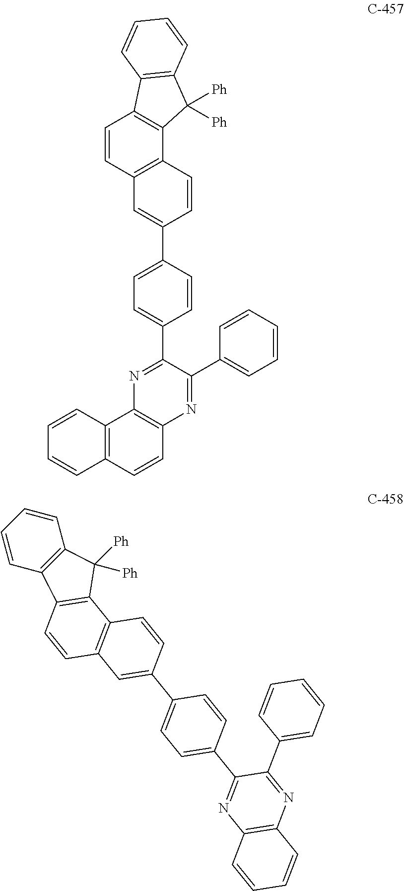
C1=CC=CC=C1C1=NC2=C(N=C1C1=CC=C(C3=CC4=C(C=C3)C3=C(C=C4)C4=C(C3([Ph])[Ph])C=CC=C4)C=C1)C1=C(C=C2)C=CC=C1.C1=CC2=C(C=C1)C([Ph])([Ph])C1=C2C=CC2=C1C=CC(C1=CC=C(C3=NC4=C(N=C3C3=CC=CC=C3)C=CC=C4)C=C1)=C2
